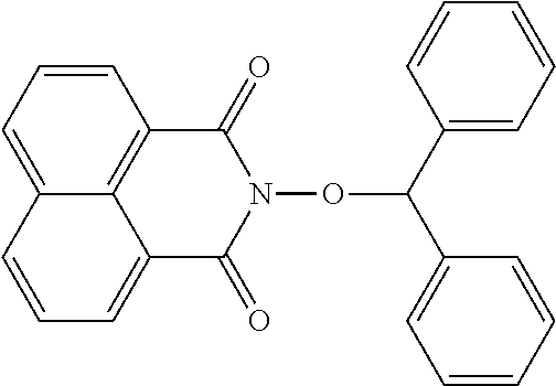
C1=CC2=CC=CC3=C2C(=C1)C(=O)N(OC(C1=CC=CC=C1)C1=CC=CC=C1)C3=O
